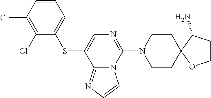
C1(Cl)=C(Cl)C(SC2=CN=C(N3CCC4(OCCC4N)CC3)N3C2=NC=C3)=CC=C1
